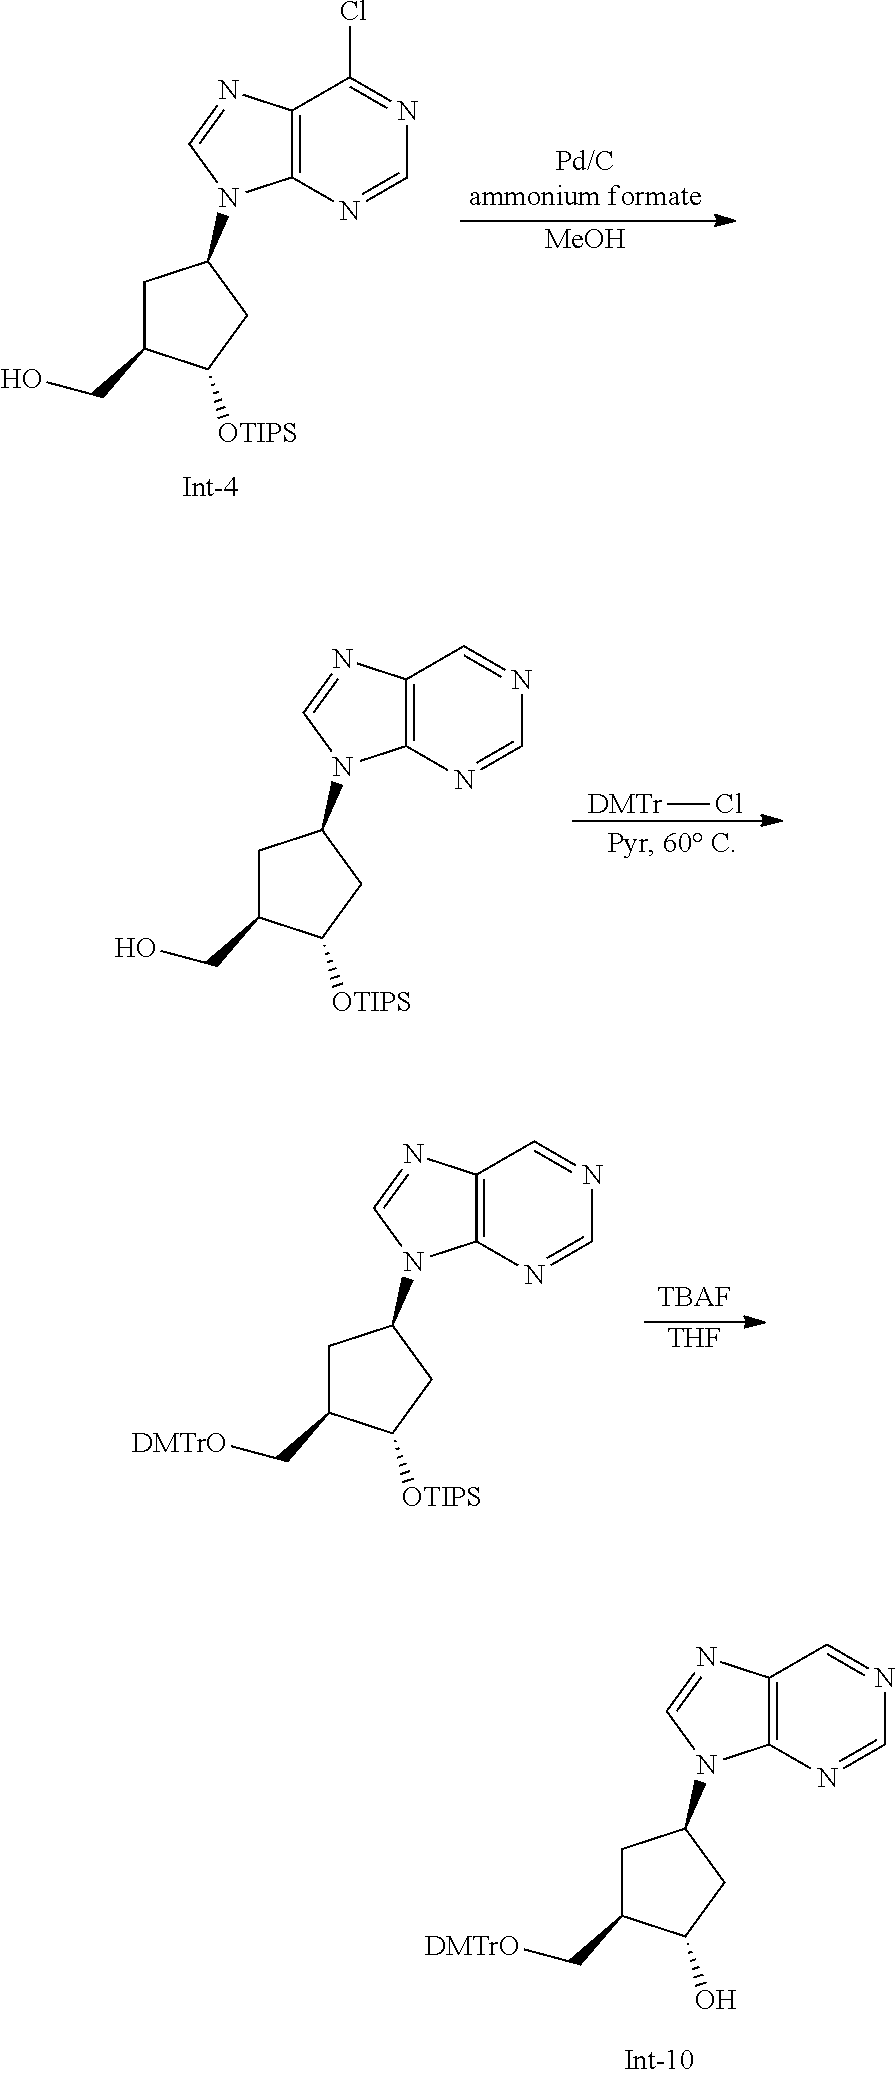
[MeOH].C12=C(N=CN=C1Cl)N(C1CC(CO)C([OTIPS])C1)C=N2.[DMTr]Cl.C12=C(N=CN=C1)N(C1CC(CO)C([OTIPS])C1)C=N2.[TBAF].[THF].C12=C(N=CN=C1)N(C1CC(C[DMTrO])C([OTIPS])C1)C=N2.C12=C(N=CN=C1)N(C1CC(C[DMTrO])C(O)C1)C=N2
